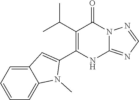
C1(C(C)C)=C(C2=CC3=CC=CC=C3N2C)NC2=NC=NN2C1=O
